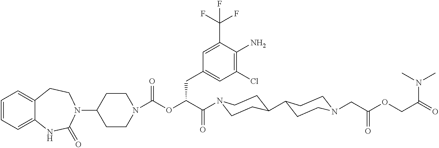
C1=CC=C2C(=C1)CCN(C1CCN(C(OC(C(=O)N3CCC(C4CCN(CC(OCC(=O)N(C)C)=O)CC4)CC3)CC3=CC(Cl)=C(N)C(C(F)(F)F)=C3)=O)CC1)C(=O)N2
